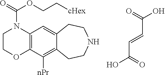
O=C(O)C=CC(=O)O.C1COC2=C(N1C(=O)OCC[cHex])C=C1C(=C2[nPr])CCNCC1
